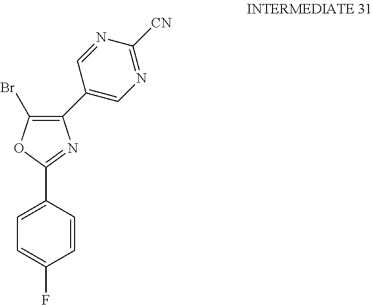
C1=CC(C2=NC(C3=CN=C([CN])N=C3)=C(Br)O2)=CC=C1F
